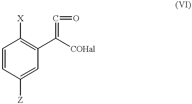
C1=CC([Z])=CC(C([COHal])=C=O)=C1[X]
